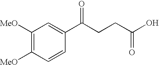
C(CCC(C1=CC([MeO])=C([MeO])C=C1)=O)(=O)O
